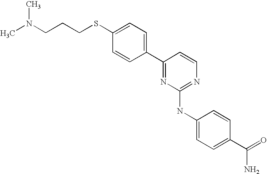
S(C1=CC=C(C2=NC(NC3=CC=C(C(=O)N)C=C3)=NC=C2)C=C1)CCCN(C)C
